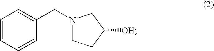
C1=CC=CC(CN2CCC([OH])C2)=C1
